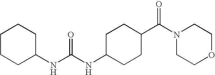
C1CCC(NC(NC2CCC(C(N3CCOCC3)=O)CC2)=O)CC1
